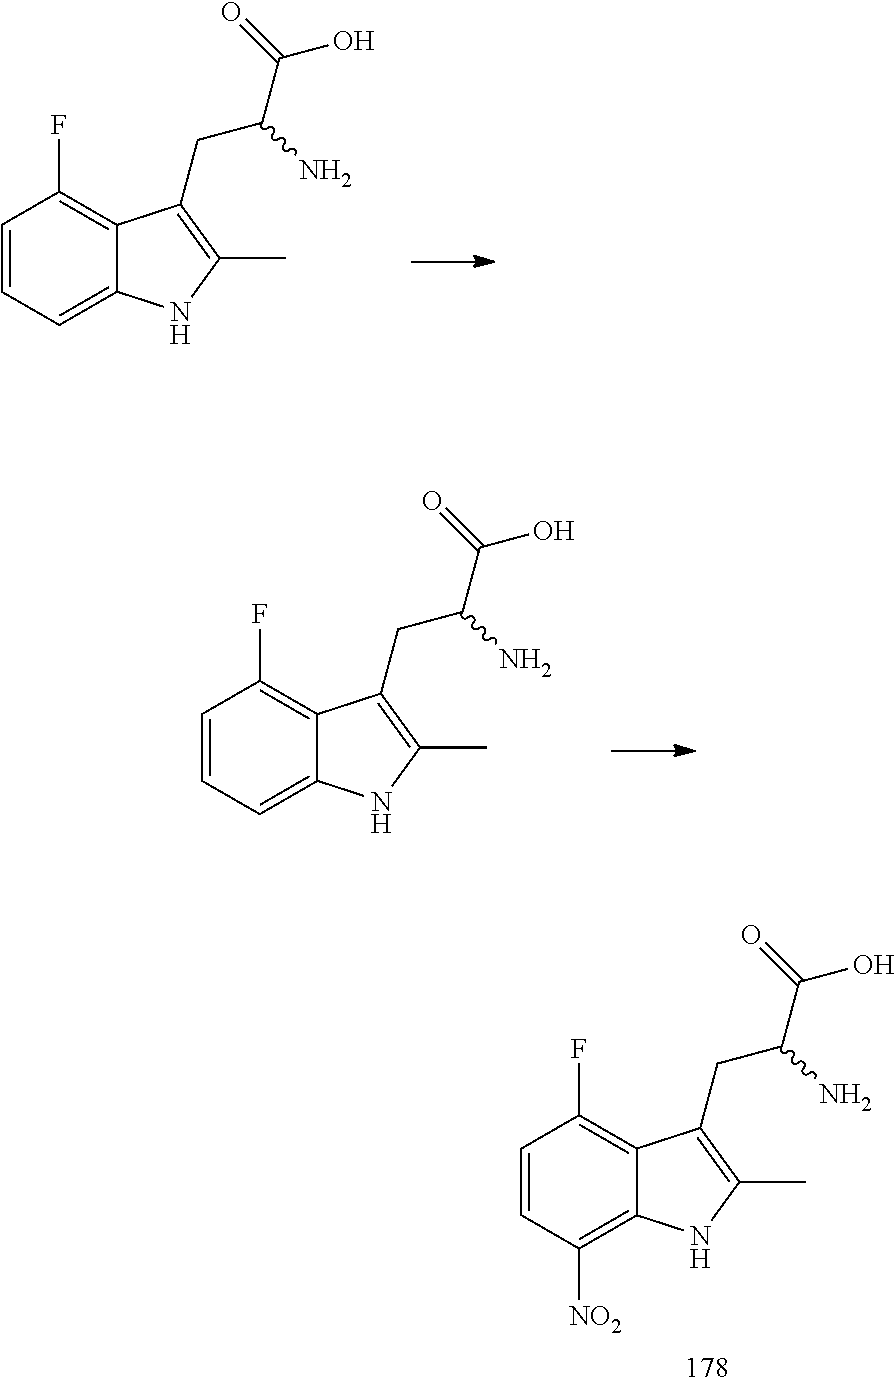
C1=CC=C2C(=C1F)C(CC(C(=O)O)N)=C(C)N2.C1=CC([NO2])=C2C(=C1F)C(CC(C(=O)O)N)=C(C)N2.C1=CC=C2C(=C1F)C(CC(C(=O)O)N)=C(C)N2
